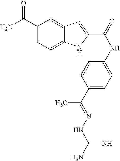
C1(C(N)=O)=CC=C2C(=C1)C=C(C(=O)NC1=CC=C(C(=NNC(N)=N)C)C=C1)N2
